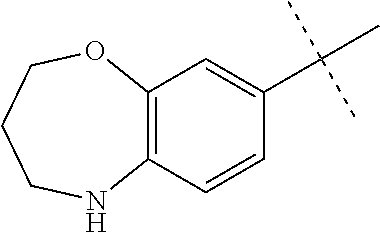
C12=C(C=C(C(C)(C)C)C=C1)OCCCN2
